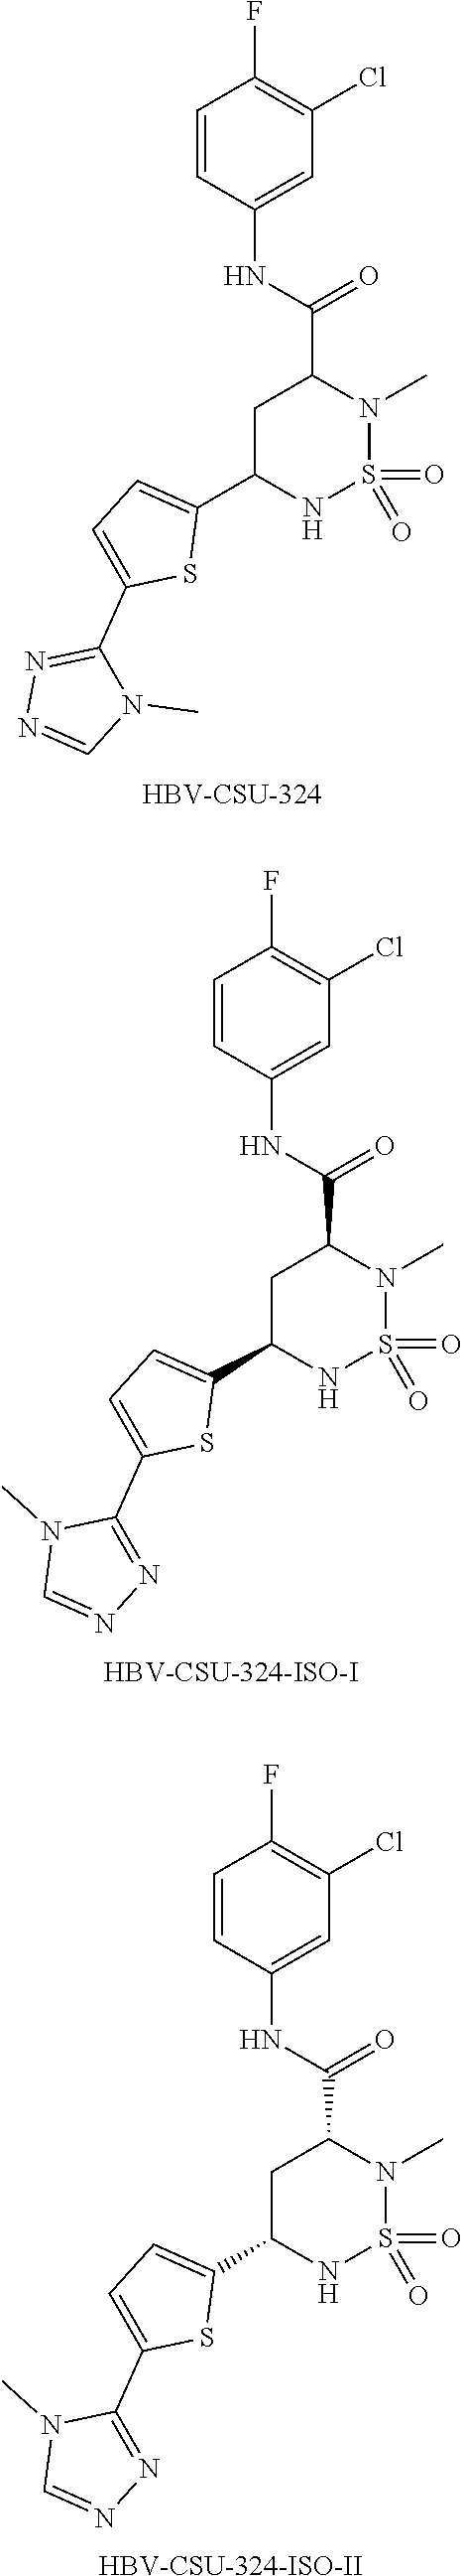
C1C(C2=CC=C(C3=NN=CN3C)S2)NS(=O)(=O)N(C)C1C(NC1=CC(Cl)=C(F)C=C1)=O.[HBV-CSU-324].[HBV-CSU-324-ISO-I].C1C(C2=CC=C(C3=NN=CN3C)S2)NS(=O)(=O)N(C)C1C(NC1=CC(Cl)=C(F)C=C1)=O.[HBV-CSU-324-ISO-II].C1C(C2=CC=C(C3=NN=CN3C)S2)NS(=O)(=O)N(C)C1C(NC1=CC(Cl)=C(F)C=C1)=O
